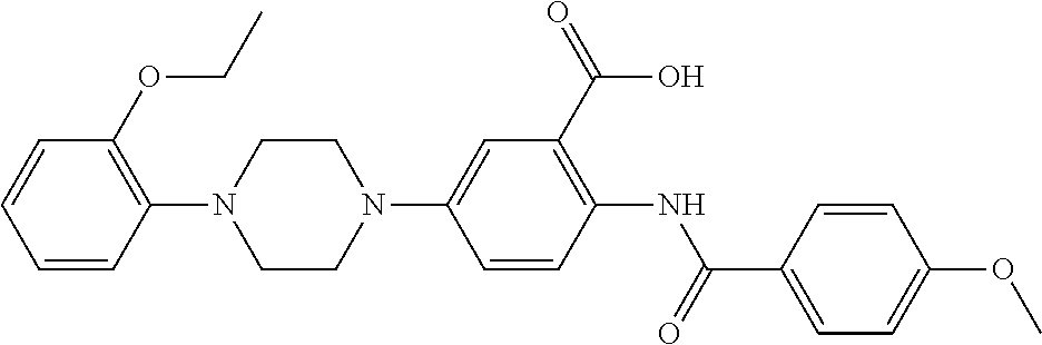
C1=CC=CC(N2CCN(C3=CC(C(=O)O)=C(NC(C4=CC=C(OC)C=C4)=O)C=C3)CC2)=C1OCC
